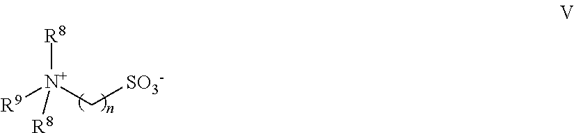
[R9][N+](C[SO3-])([R8])[R8]
